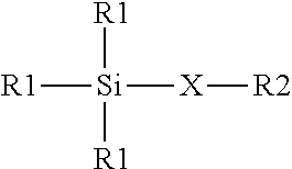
[R1][Si]([X][R2])([R1])[R1]
